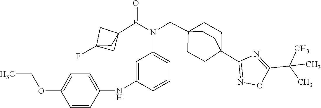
N(C(C12CC(F)(C1)C2)=O)(CC12CCC(C3=NOC(C(C)(C)C)=N3)(CC1)CC2)C1=CC=CC(NC2=CC=C(OCC)C=C2)=C1
